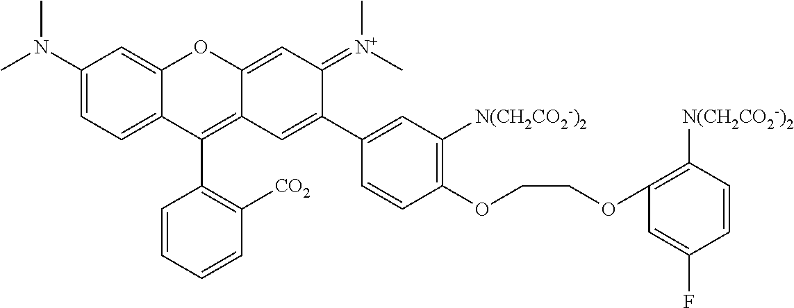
C1(N(C)C)=CC=C2C(=C1)OC1=CC(=[N+](C)C)C(C3=CC([N(CH2CO2-)2])=C(OCCOC4=C([N(CH2CO2-)2])C=CC(F)=C4)C=C3)=CC1=C2C1=C([CO2])C=CC=C1
